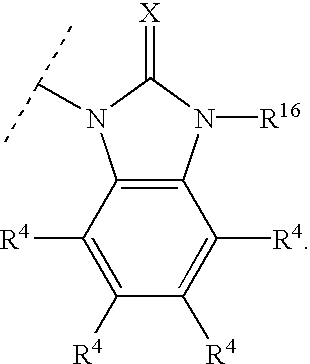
C1([R4])=C([R4])C2=C(C([R4])=C1[R4])N([R16])C(=[X])N2C(C)C
